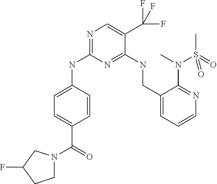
C1=C(NC2=NC=C(C(F)(F)F)C(NCC3=CC=CN=C3N(C)S(C)(=O)=O)=N2)C=CC(C(=O)N2CCC(F)C2)=C1
